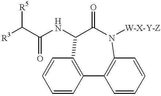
C1=CC2=C(C=C1)C(NC(=O)C([R5])[R3])C(=O)N([W-X-Y-Z])C1=C2C=CC=C1
